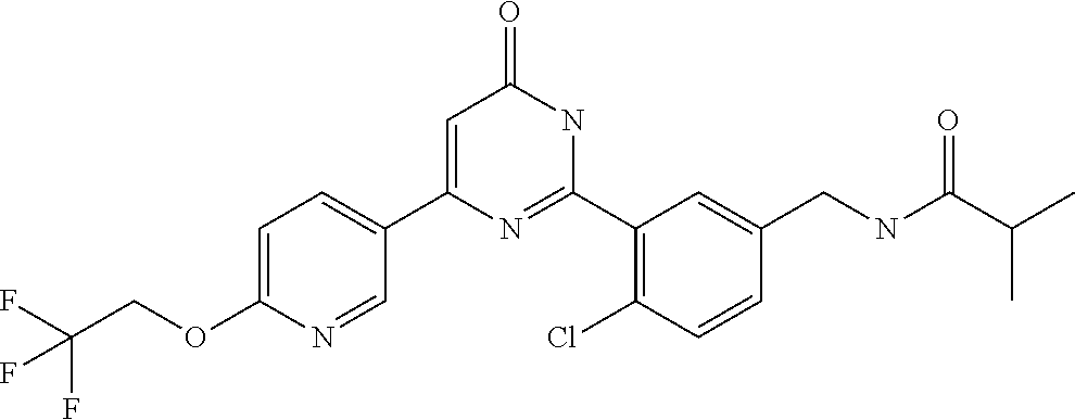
C1(C2=CC(=O)NC(C3=C(Cl)C=CC(CNC(C(C)C)=O)=C3)=N2)=CC=C(OCC(F)(F)F)N=C1
